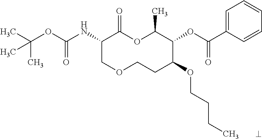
N(C1COCCC(OCCCC)C(OC(C2=CC=CC=C2)=O)C(C)OC1=O)C(OC(C)(C)C)=O
